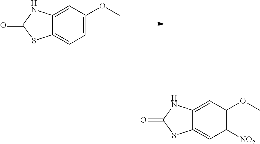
C1=C(OC)C=C2C(=C1)SC(=O)N2.C1([NO2])=C(OC)C=C2C(=C1)SC(=O)N2
